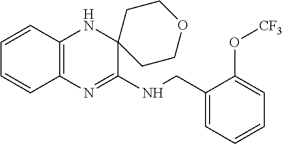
C1=CC2=C(C=C1)N=C(NCC1=CC=CC=C1O[CF3])C1(N2)CCOCC1
